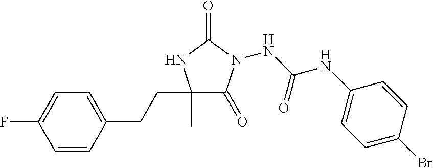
C1(C)(CCC2=CC=C(F)C=C2)C(=O)N(NC(NC2=CC=C(Br)C=C2)=O)C(=O)N1
